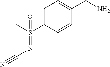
C1=C(S(C)(=NC#N)=O)C=CC(CN)=C1
